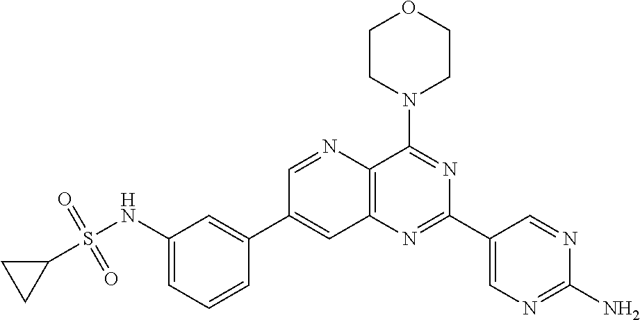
C1(NS(C2CC2)(=O)=O)=CC=CC(C2=CC3=C(C(N4CCOCC4)=NC(C4=CN=C(N)N=C4)=N3)N=C2)=C1
